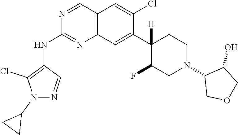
C12=C(C=C(C3([H])C(F)CN(C4COCC4O)CC3)C(Cl)=C1)N=C(NC1=C(Cl)N(C3CC3)N=C1)N=C2
